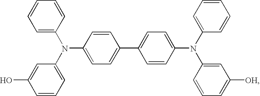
OC1=CC(N(C2=CC=C(C3=CC=C(N(C4=CC([OH])=CC=C4)C4=CC=CC=C4)C=C3)C=C2)C2=CC=CC=C2)=CC=C1
